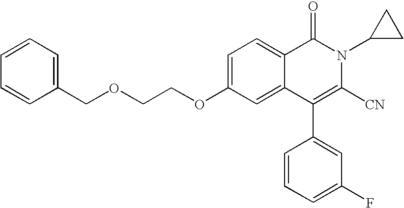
C1=C(OCCOCC2=CC=CC=C2)C=C2C(=C1)C(=O)N(C1CC1)C([CN])=C2C1=CC(F)=CC=C1
